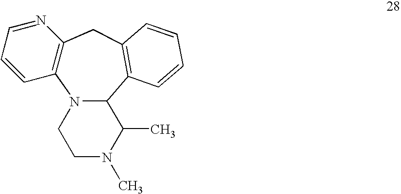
C12=C(CC3=C(C4N1CCN(C)C4C)C=CC=C3)N=CC=C2
